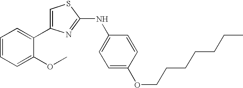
C1=C(C2=CC=CC=C2OC)N=C(NC2=CC=C(OCCCCCCC)C=C2)S1
